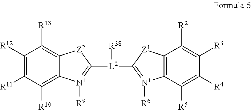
C1([R12])=C([R11])C([R10])=C2C(=C1[R13])[Z2]C([L2](C1=[N+]([R6])C3=C(C([R2])=C([R3])C([R4])=C3[R5])[Z1]1)[R38])=[N+]2[R9]
